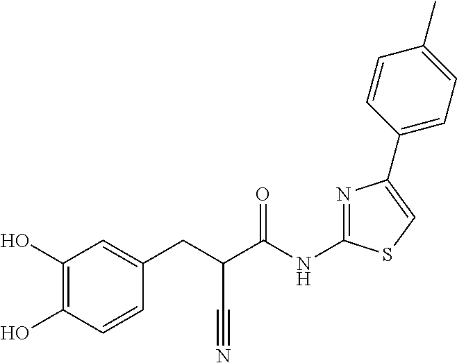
C1(O)=C(O)C=CC(CC(C(NC2=NC(C3=CC=C(C)C=C3)=CS2)=O)C#N)=C1
